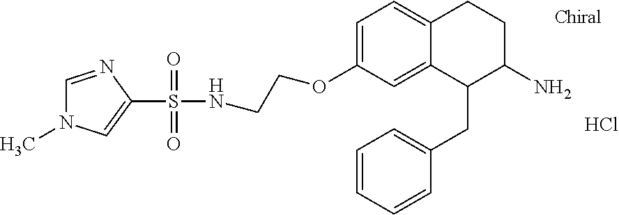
C1=C(OCCNS(C2=CN(C)C=N2)(=O)=O)C=C2C(=C1)CCC(N)C2CC1=CC=CC=C1.Cl
